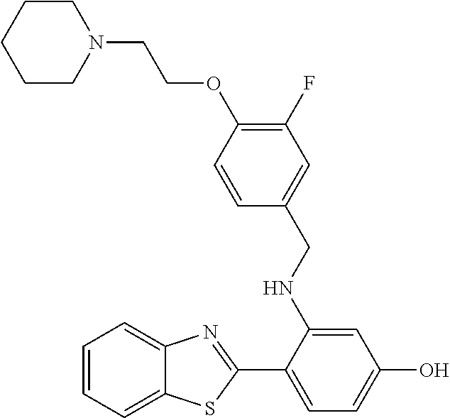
C1CN(CCOC2=C(F)C=C(CNC3=CC(O)=CC=C3C3=NC4=CC=CC=C4S3)C=C2)CCC1
